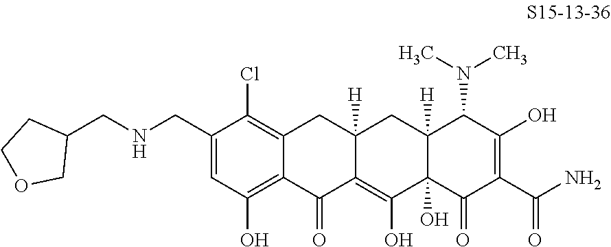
C12=C(Cl)C(CNCC3CCOC3)=CC(O)=C1C(=O)C1=C(O)C3(O)C([H])(CC1([H])C2)C(N(C)C)C(O)=C(C(N)=O)C3=O
